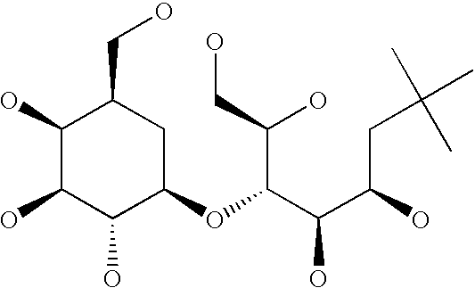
C1(OC(C(C(CC(C)(C)C)O)O)C(O)CO)CC(CO)C(O)C(O)C1O
